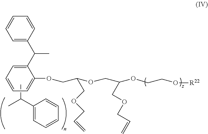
CC(C1=CC=CC=C1)C.C1=C(C(C2=CC=CC=C2)C)C(OCC(OCC(OCCO[R22])COCC=C)COCC=C)=CC=C1
